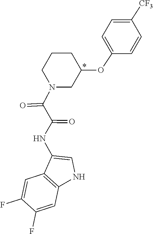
C1=C(OC2CN(C(C(NC3=CNC4=C3C=C(F)C(F)=C4)=O)=O)CCC2)C=CC([CF3])=C1
